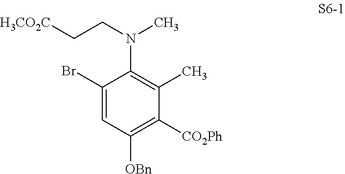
C1(Br)=CC([OBn])=C([CO2Ph])C(C)=C1N(C)CC[H3CO2C]
